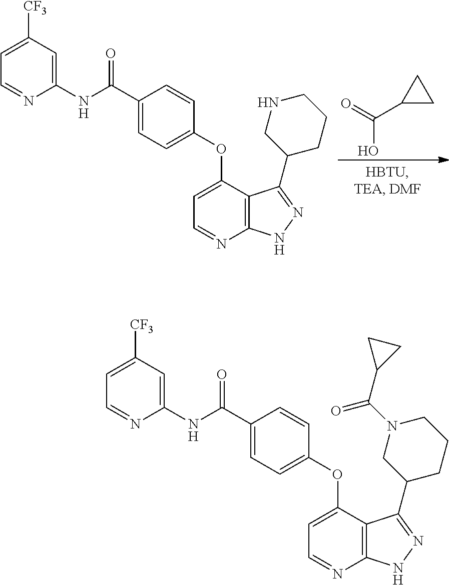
C1(NC(C2=CC=C(OC3=CC=NC4=C3C(C3CCCN(C(C5CC5)=O)C3)=NN4)C=C2)=O)=CC([CF3])=CC=N1.OC(C1CC1)=O.C1(NC(C2=CC=C(OC3=CC=NC4=C3C(C3CCCNC3)=NN4)C=C2)=O)=CC([CF3])=CC=N1
